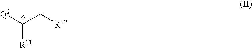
[Q2]C(C[R12])[R11]
